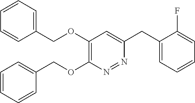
C1(OCC2=CC=CC=C2)=C(OCC2=CC=CC=C2)N=NC(CC2=CC=CC=C2F)=C1
